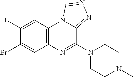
C1(F)=CC2=C(C=C1Br)N=C(N1CCN(C)CC1)C1=NN=CN21
